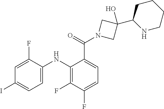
C1=C(F)C(NC2=C(F)C(F)=CC=C2C(=O)N2CC(C3NCCCC3)(O)C2)=CC=C1I
